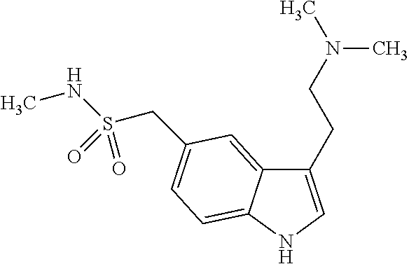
C1(CCN(C)C)=CNC2=CC=C(CS(NC)(=O)=O)C=C12
